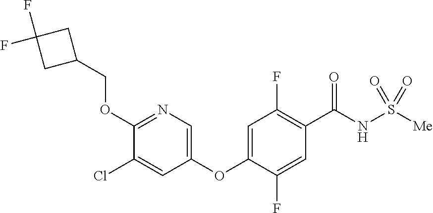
C1=C(OC2=CN=C(OCC3CC(F)(F)C3)C(Cl)=C2)C(F)=CC(C(NS([Me])(=O)=O)=O)=C1F
